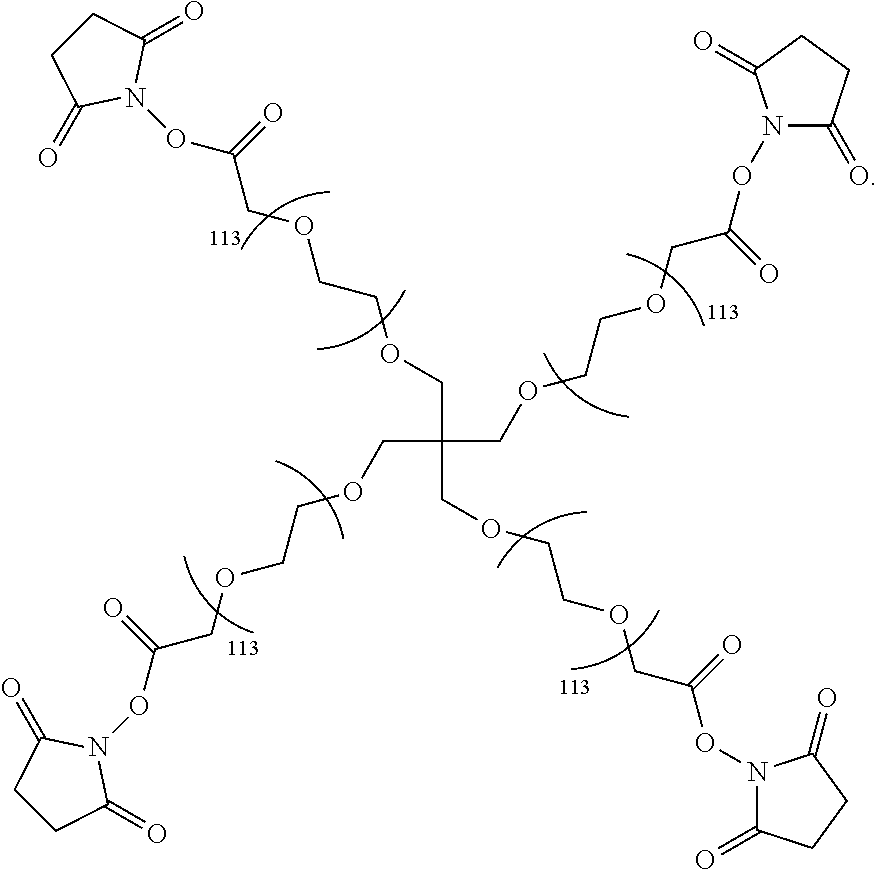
C(COCCOCC(ON1C(=O)CCC1=O)=O)(COCCOCC(ON1C(=O)CCC1=O)=O)(COCCOCC(ON1C(=O)CCC1=O)=O)COCCOCC(ON1C(=O)CCC1=O)=O
